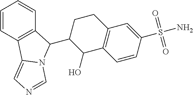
C1=CC2=C(C=C1)C(C1C(O)C3=C(CC1)C=C(S(=O)(=O)N)C=C3)N1C2=CN=C1
